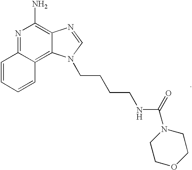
N1=C2C(=C3C(=C1N)N=CN3CCCCNC(=O)N1CCOCC1)C=CC=C2
